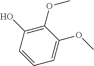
C1=C(OC)C(OC)=C(O)C=C1
